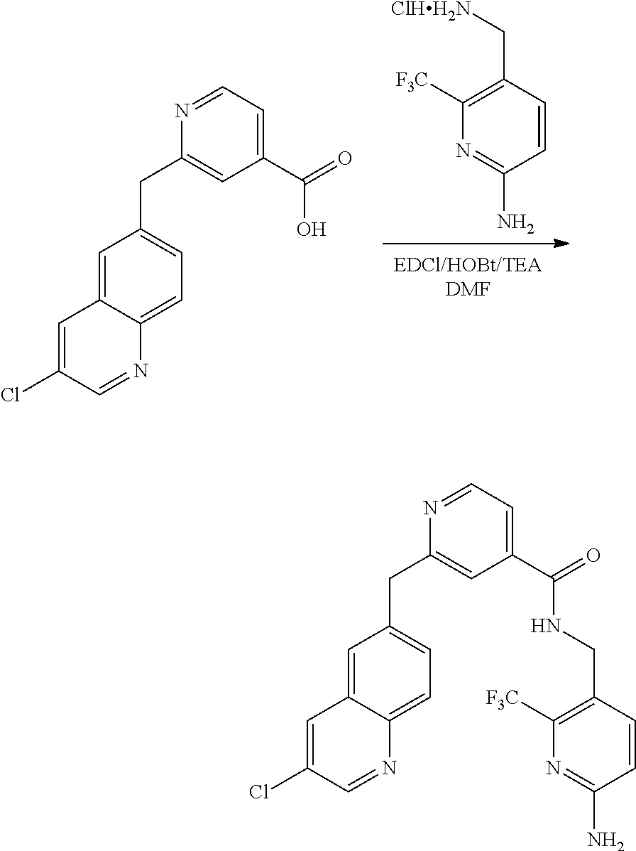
[ClHH2N]CC1=C([F3C])N=C(N)C=C1.C1(Cl)=CC2=CC(CC3=CC(C(=O)O)=CC=N3)=CC=C2N=C1.C1(Cl)=CC2=CC(CC3=CC(C(=O)NCC4=C([F3C])N=C(N)C=C4)=CC=N3)=CC=C2N=C1
